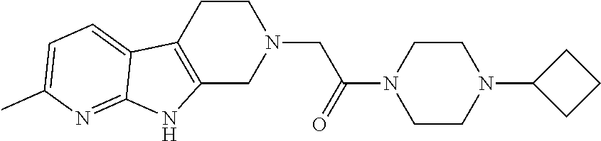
C1CC2=C(CN1CC(N1CCN(C3CCC3)CC1)=O)NC1=NC(C)=CC=C21
